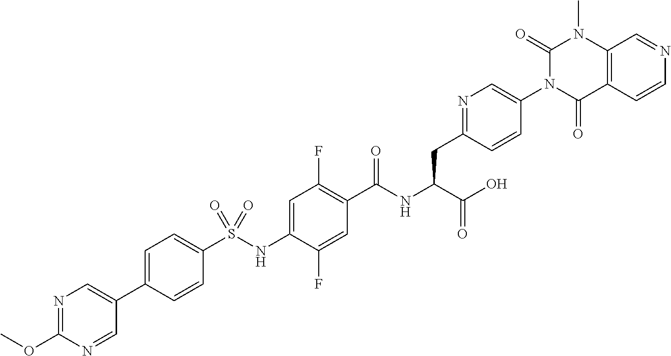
C12=C(C=CN=C1)C(=O)N(C1=CN=C(CC(C(=O)O)NC(=O)C3=C(F)C=C(NS(C4=CC=C(C5=CN=C(OC)N=C5)C=C4)(=O)=O)C(F)=C3)C=C1)C(=O)N2C
